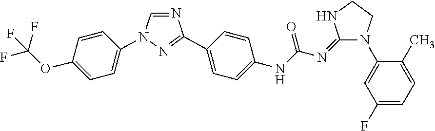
C1=NC(C2=CC=C(NC(N=C3NCCN3C3=CC(F)=CC=C3C)=O)C=C2)=NN1C1=CC=C(OC(F)(F)F)C=C1
